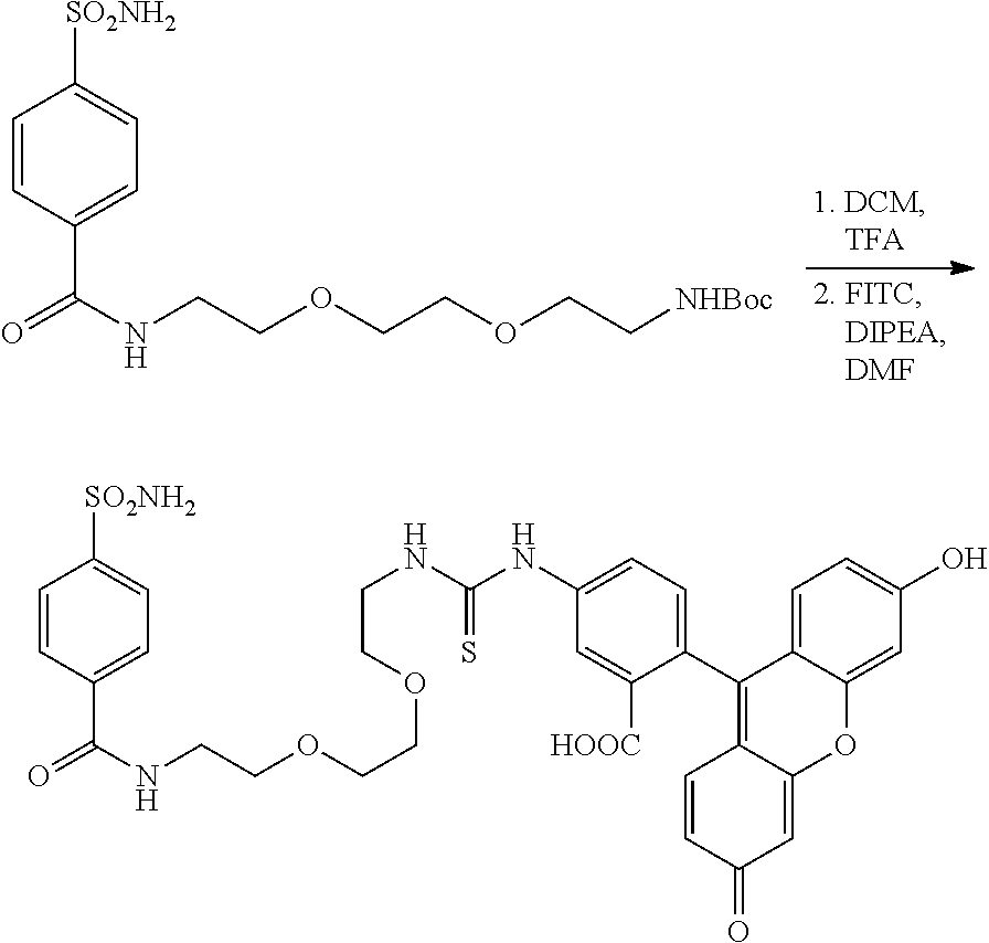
C(NCCOCCOCC[NHBoc])(=O)C1=CC=C([SO2NH2])C=C1.O=C(C1=CC=C([SO2NH2])C=C1)NCCOCCOCCNC(NC1=CC=C(C2=C3C(=CC(=O)C=C3)OC3=CC(O)=CC=C23)C([HOOC])=C1)=S
